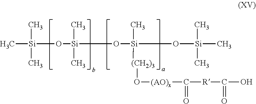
C[Si](C)(O[Si](O[Si](C)(O[Si](C)(C)C)[(CH2)3]O[(AO)x]C(=O)[R]C(=O)O)(C)(C)C)C
